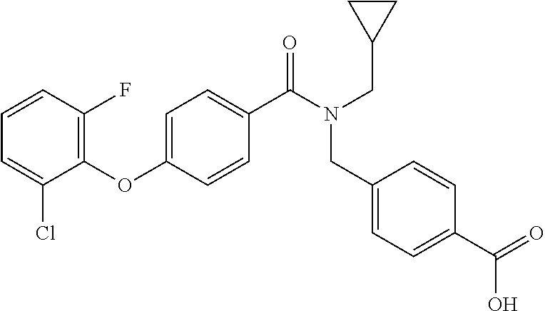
C1=CC(F)=C(OC2=CC=C(C(N(CC3CC3)CC3=CC=C(C(=O)O)C=C3)=O)C=C2)C(Cl)=C1
